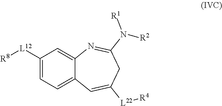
C1([L12][R8])=CC=C2C(=C1)N=C(N([R1])[R2])CC([L22][R4])=C2
